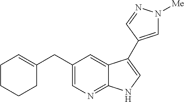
C1=C(CC2=CCCCC2)C=C2C(=N1)NC=C2C1=CN([Me])N=C1
